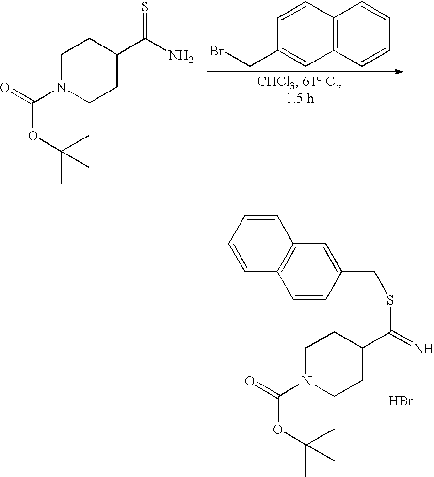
C1N(C(=O)OC(C)(C)C)CCC(C(N)=S)C1.C12=C(C=CC=C1)C=C(CBr)C=C2.C1=CC(CSC(=N)C2CCN(C(=O)OC(C)(C)C)CC2)=CC2=C1C=CC=C2.Br
